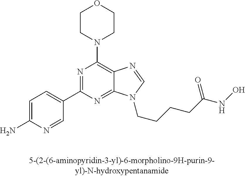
C1(N)=CC=C(C2=NC(N3CCOCC3)=C3C(=N2)N(CCCCC(NO)=O)C=N3)C=N1
